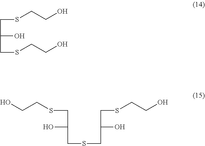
S(CCO)CC(O)CSCCO.S(CCO)CC(O)CSCC(CSCCO)O
